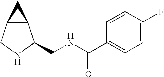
C12C(CNC1CNC(C1=CC=C(F)C=C1)=O)C2
